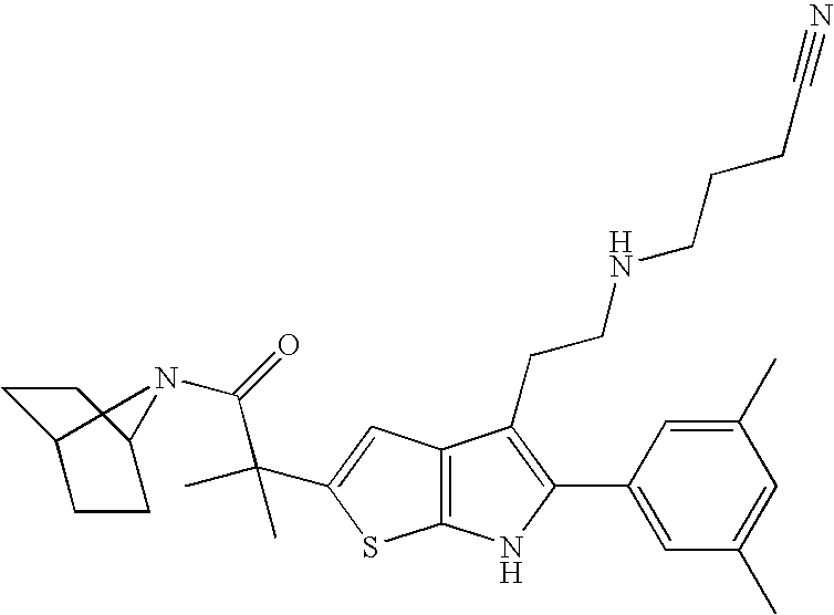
C1C2CCC(C1)N2C(=O)C(C)(C)C1=CC2=C(S1)NC(C1=CC(C)=CC(C)=C1)=C2CCNCCCC#N
